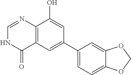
C12=C(C=C(C3=CC=C4C(=C3)OCO4)C=C1O)C(=O)NC=N2
